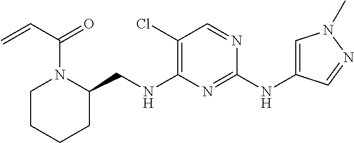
C1(Cl)=C(NCC2N(C(C=C)=O)CCCC2)N=C(NC2=CN(C)N=C2)N=C1
